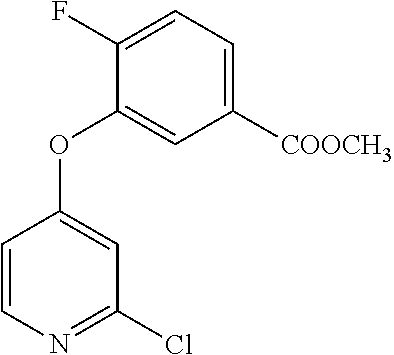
C1=CN=C(Cl)C=C1OC1=CC([COOCH3])=CC=C1F
